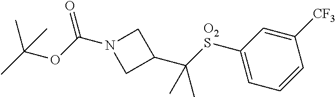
O(C(N1CC(C([O2S]C2=CC=CC([CF3])=C2)(C)C)C1)=O)C(C)(C)C
